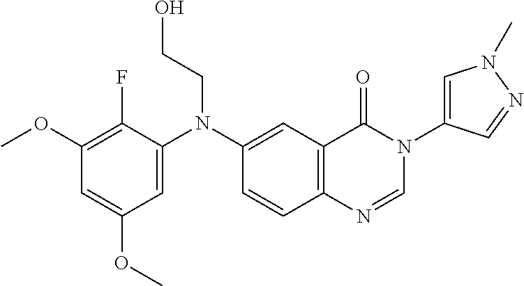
C1(OC)=C(F)C(N(C2=CC3=C(C=C2)N=CN(C2=CN(C)N=C2)C3=O)CCO)=CC(OC)=C1
